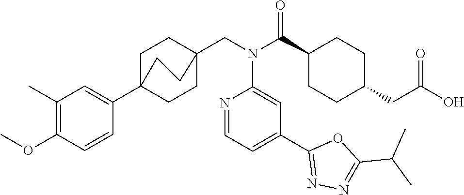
C1(C(N(CC23CCC(C4=CC(C)=C(OC)C=C4)(CC2)CC3)C2=CC(C3=NN=C(C(C)C)O3)=CC=N2)=O)CCC(CC(O)=O)CC1
